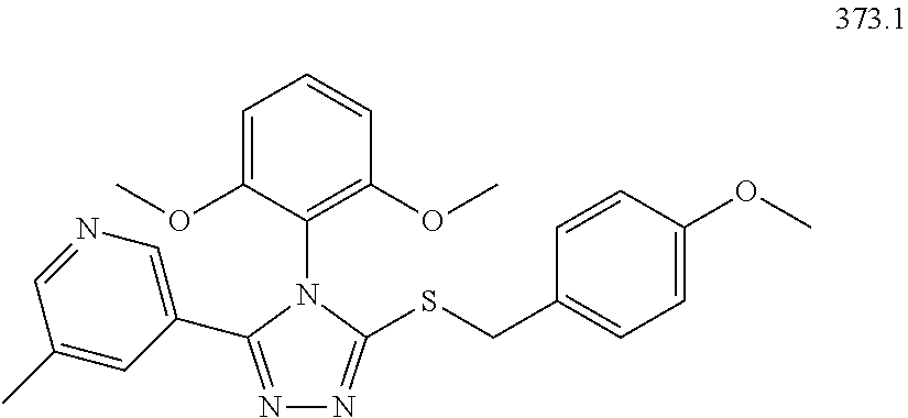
C1=C(OC)C(N2C(C3=CN=CC(C)=C3)=NN=C2SCC2=CC=C(OC)C=C2)=C(OC)C=C1
